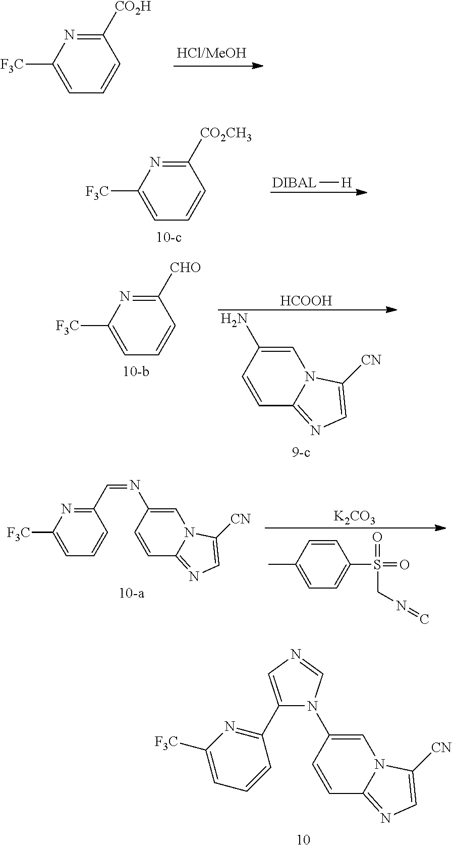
C1([CO2H])=NC([F3C])=CC=C1.C1([CHO])=NC([F3C])=CC=C1.[HCOOH].C1=C(N)C=CC2=NC=C([CN])N12.C(=NC1=CN2C(=NC=C2[CN])C=C1)C1=NC([F3C])=CC=C1.[K2CO3].C1=CC(C)=CC=C1S(=O)(=O)CN=C.C1(C2=NC([F3C])=CC=C2)=CN=CN1C1=CN2C(=NC=C2[CN])C=C1.C1([CO2CH3])=NC([F3C])=CC=C1.[DIBAL][H]
